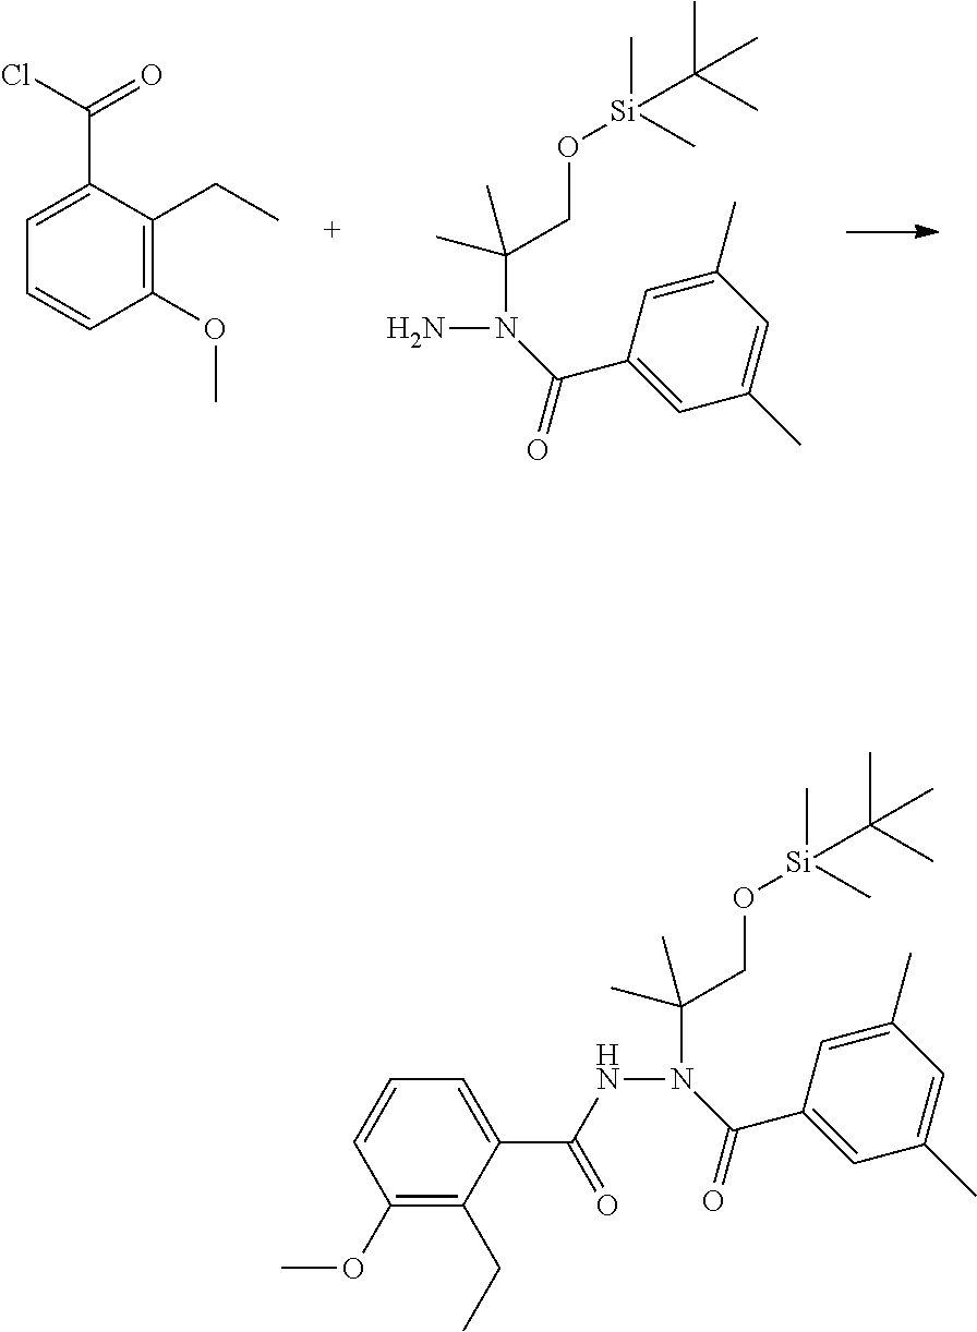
C1(OC)=C(CC)C(C(Cl)=O)=CC=C1.C1(C)=CC(C(N(C(CO[Si](C)(C)C(C)(C)C)(C)C)N)=O)=CC(C)=C1.C1(C)=CC(C(N(C(CO[Si](C)(C)C(C)(C)C)(C)C)NC(C2=CC=CC(OC)=C2CC)=O)=O)=CC(C)=C1
